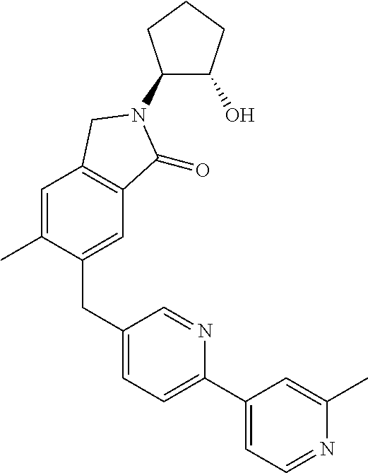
C1(N2C(=O)C3=C(C=C(C)C(CC4=CC=C(C5=CC=NC(C)=C5)N=C4)=C3)C2)C(O)CCC1
